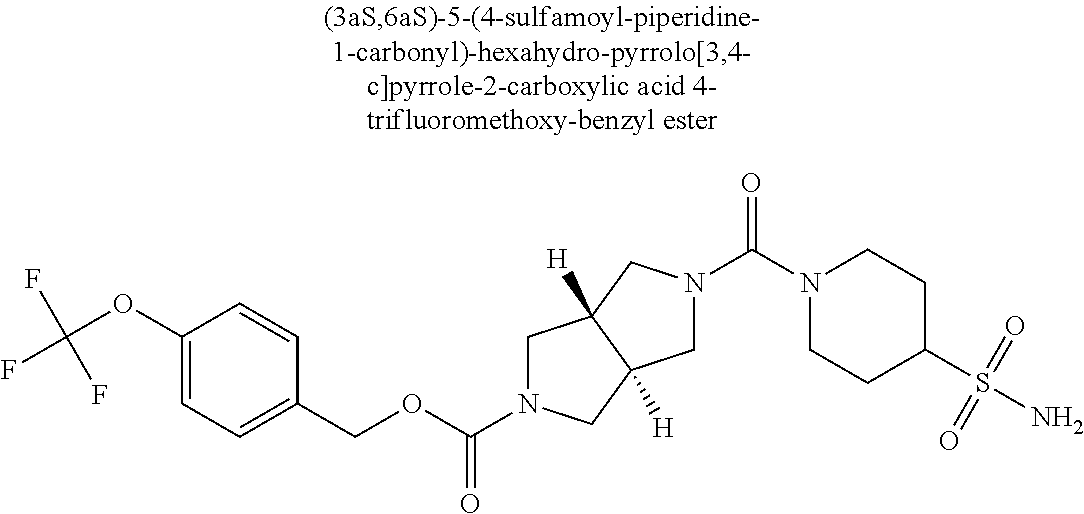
C1(OC(F)(F)F)=CC=C(COC(N2CC3([H])C([H])(C2)CN(C(N2CCC(S(N)(=O)=O)CC2)=O)C3)=O)C=C1
